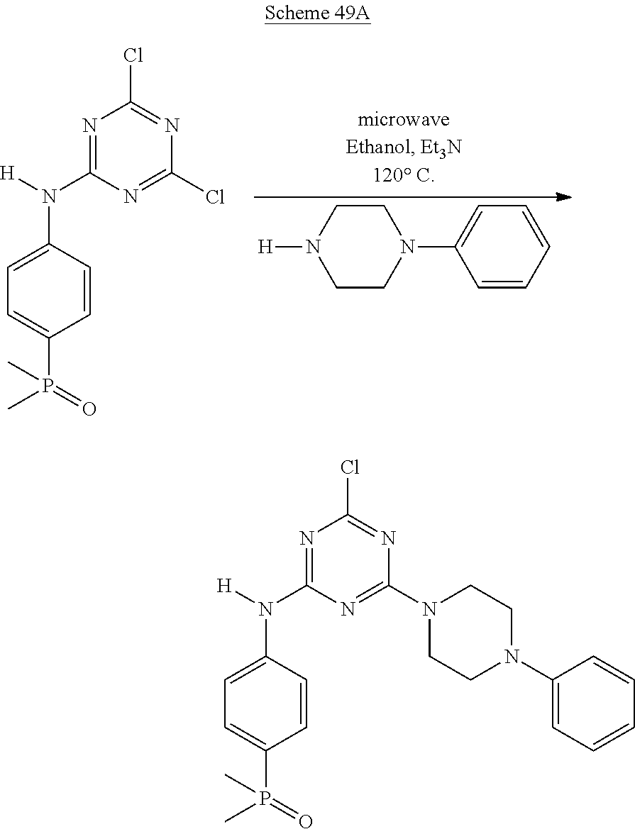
C1=CC=CC=C1N1CCN([H])CC1.C1=CC(N([H])C2=NC(Cl)=NC(Cl)=N2)=CC=C1P(C)(C)=O.C1=CC(N([H])C2=NC(Cl)=NC(N3CCN(C4=CC=CC=C4)CC3)=N2)=CC=C1P(C)(C)=O
